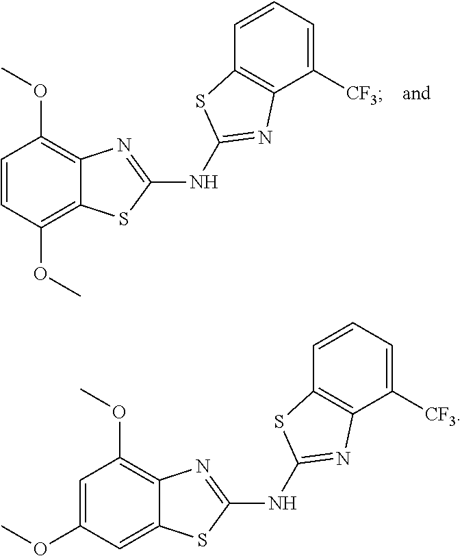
O(C)C1=C2N=C(NC3=NC4=C(C=CC=C4[CF3])S3)SC2=C(OC)C=C1.O(C)C1=C2N=C(NC3=NC4=C(C=CC=C4[CF3])S3)SC2=CC(OC)=C1
